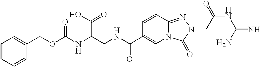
N12C(=NN(CC(NC(=N)N)=O)C1=O)C=CC(C(NCC(NC(OCC1=CC=CC=C1)=O)C(O)=O)=O)=C2
